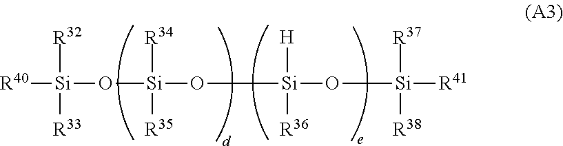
[R40][Si](O[Si](O[Si](O[Si]([R41])([R37])[R38])([R36])[H])([R34])[R35])([R32])[R33]
